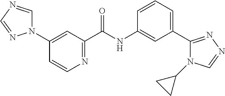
C1(N2C=NC=N2)=CC(C(NC2=CC(C3=NN=CN3C3CC3)=CC=C2)=O)=NC=C1
